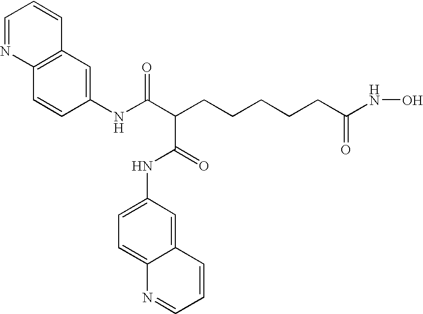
C12=C(C=C(NC(C(C(=O)NC3=CC=C4C(=C3)C=CC=N4)CCCCCC(NO)=O)=O)C=C1)C=CC=N2
